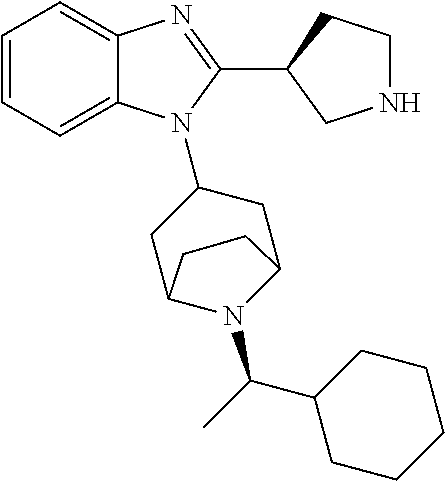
C1=CC=C2C(=C1)N=C(C1CNCC1)N2C1CC2N(C(C)C3CCCCC3)C(C1)CC2
